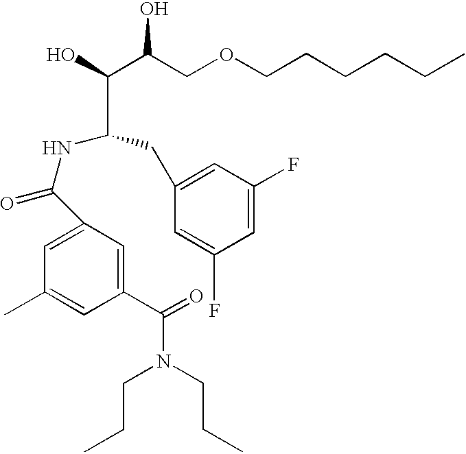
C1(C(=O)N(CCC)CCC)=CC(C(NC(CC2=CC(F)=CC(F)=C2)C(C(O)COCCCCCC)O)=O)=CC(C)=C1
